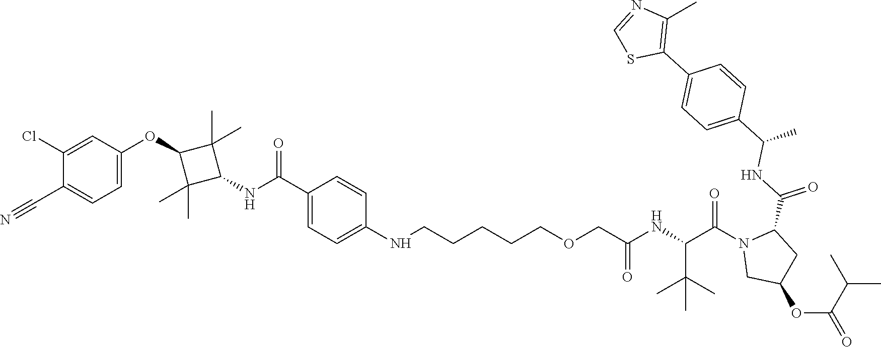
C1(C(=O)NC2C(C)(C)C(OC3=CC=C(C#N)C(Cl)=C3)C2(C)C)=CC=C(NCCCCCOCC(NC(C(N2CC(OC(C(C)C)=O)CC2C(NC(C2=CC=C(C3=C(C)N=CS3)C=C2)C)=O)=O)C(C)(C)C)=O)C=C1
